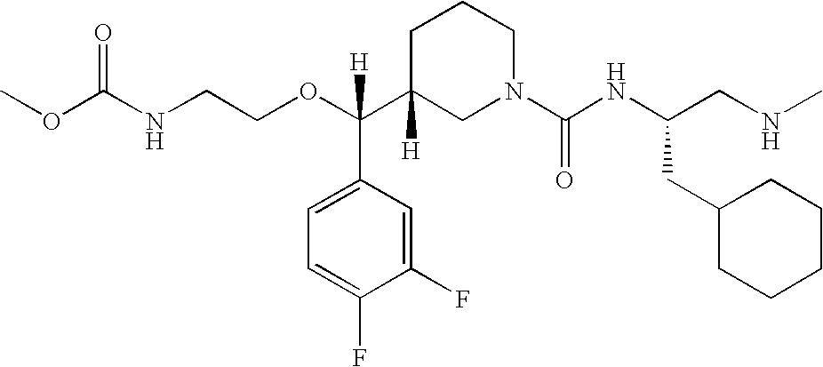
O=C(NCCOC(C1([H])CN(C(NC(CNC)CC2CCCCC2)=O)CCC1)(C1=CC=C(F)C(F)=C1)[H])OC
